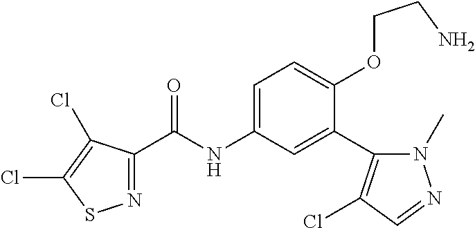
N1=C(C(=O)NC2=CC=C(OCCN)C(C3=C(Cl)C=NN3C)=C2)C(Cl)=C(Cl)S1
